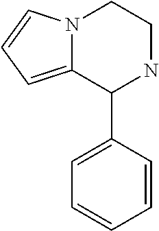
N12C(=CC=C1)C(C1=CC=CC=C1)NCC2
